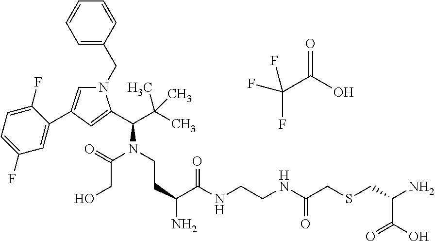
C1=C(CN2C=C(C3=CC(F)=CC=C3F)C=C2C(C(C)(C)C)N(C(CO)=O)CCC(C(NCCNC(CSCC(N)C(O)=O)=O)=O)N)C=CC=C1.C(C(O)=O)(F)(F)F
